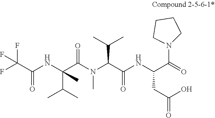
O=C(C(F)(F)F)NC(C(N(C(C(NC(CC(O)=O)C(=O)N1CCCC1)=O)C(C)C)C)=O)(C)C(C)C
